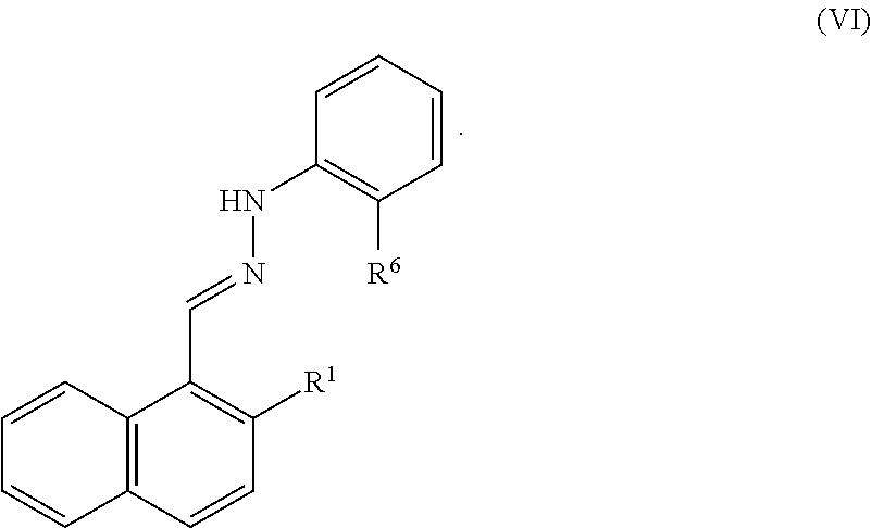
C1=CC2=C(C=C1)C=CC([R1])=C2C=NNC1=C([R6])C=CC=C1
